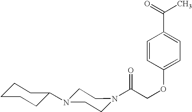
C(COC1=CC=C(C(=O)C)C=C1)(=O)N1CCN(C2CCCCC2)CC1
